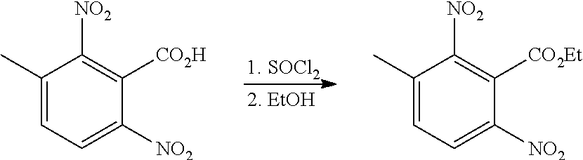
C1(C)=CC=C([NO2])C([CO2H])=C1[NO2].C1(C)=CC=C([NO2])C([CO2Et])=C1[NO2]
